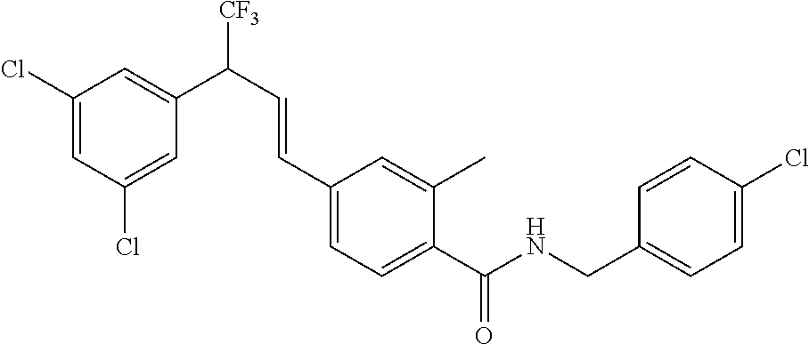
C1(CNC(C2=CC=C(C=CC([CF3])C3=CC(Cl)=CC(Cl)=C3)C=C2C)=O)=CC=C(Cl)C=C1
